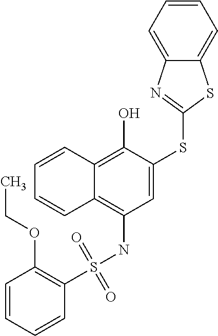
C1(S(NC2=C3C(=C(O)C(SC4=NC5=CC=CC=C5S4)=C2)C=CC=C3)(=O)=O)=C(OCC)C=CC=C1
